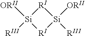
[RI]1[Si]([ORII])([RIII])[RI][Si]1([RIII])[ORII]
